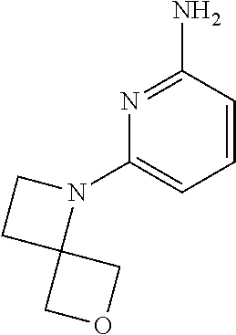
N1=C(N)C=CC=C1N1CCC12COC2
